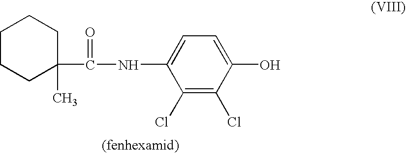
C1CCC(C)(C(NC2=CC=C(O)C(Cl)=C2Cl)=O)CC1
